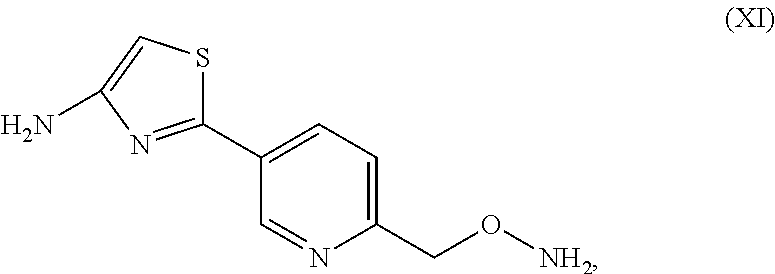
C1(C2=NC(N)=CS2)=CC=C(CO[NH2])N=C1
